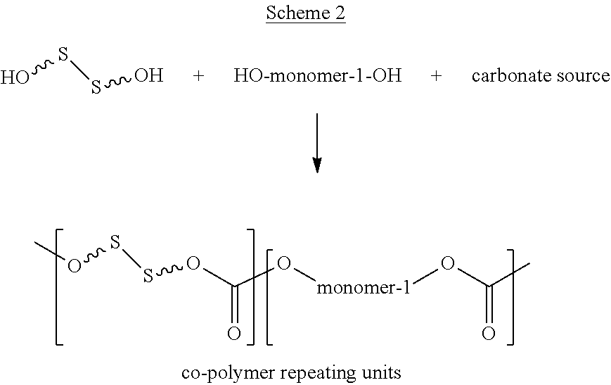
O(SSOC(O[monomer-1]OC(C)=O)=O)C.OSSO.[carbonate source].[HO-monomer-1-OH]
